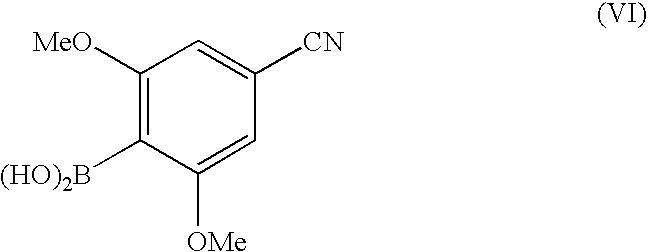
C1([MeO])=C([(HO)2B])C([OMe])=CC([CN])=C1
